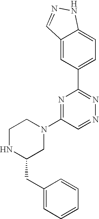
C1=C2C(=CC(C3=NN=CC(N4CCNC(CC5=CC=CC=C5)C4)=N3)=C1)C=NN2
